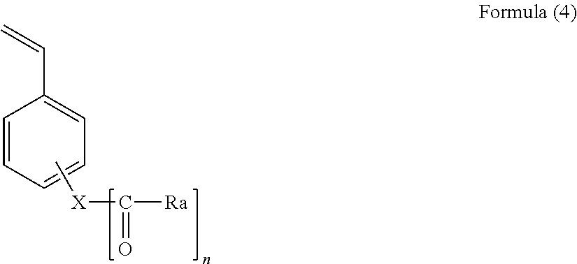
C1=CC=CC=C1C=C.C[X]C(=O)[Ra]
